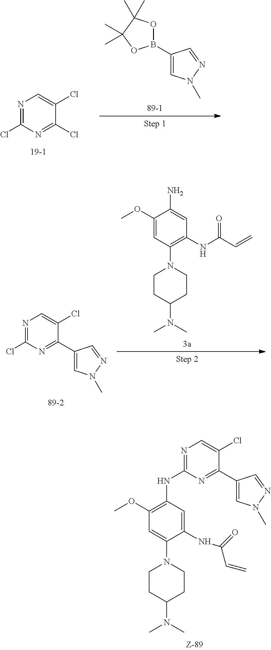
N1=C(Cl)N=C(Cl)C(Cl)=C1.C1(B2OC(C)(C)C(C)(C)O2)=CN(C)N=C1.N1=C(Cl)N=C(C2=CN(C)N=C2)C(Cl)=C1.C1(OC)=CC(N2CCC(N(C)C)CC2)=C(NC(C=C)=O)C=C1N.C1(OC)=C(NC2=NC=C(Cl)C(C3=CN(C)N=C3)=N2)C=C(NC(C=C)=O)C(N2CCC(N(C)C)CC2)=C1
